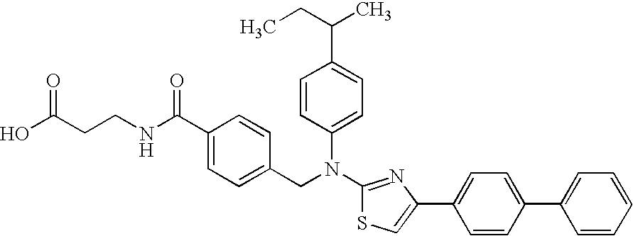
C(CCNC(C1=CC=C(CN(C2=CC=C(C(CC)C)C=C2)C2=NC(C3=CC=C(C4=CC=CC=C4)C=C3)=CS2)C=C1)=O)(O)=O
